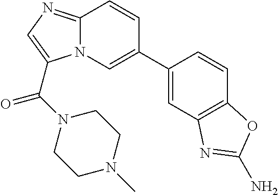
C1(C2=CN3C(=NC=C3C(N3CCN(C)CC3)=O)C=C2)=CC2=C(C=C1)OC(N)=N2
